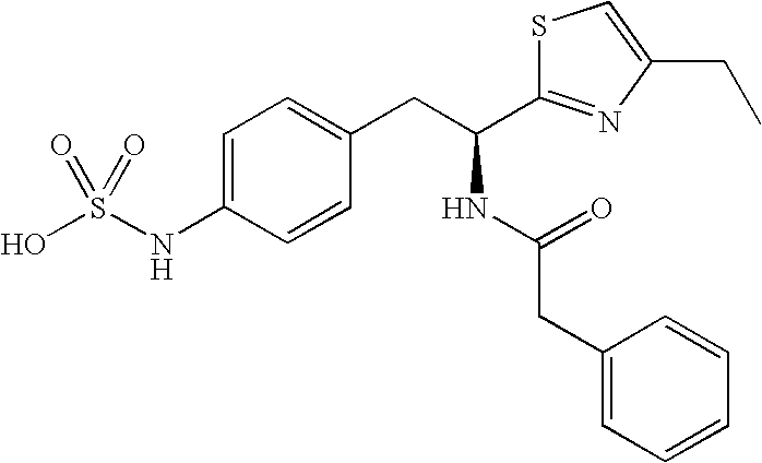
C1=C(NS(O)(=O)=O)C=CC(CC(C2=NC(CC)=CS2)NC(CC2=CC=CC=C2)=O)=C1
